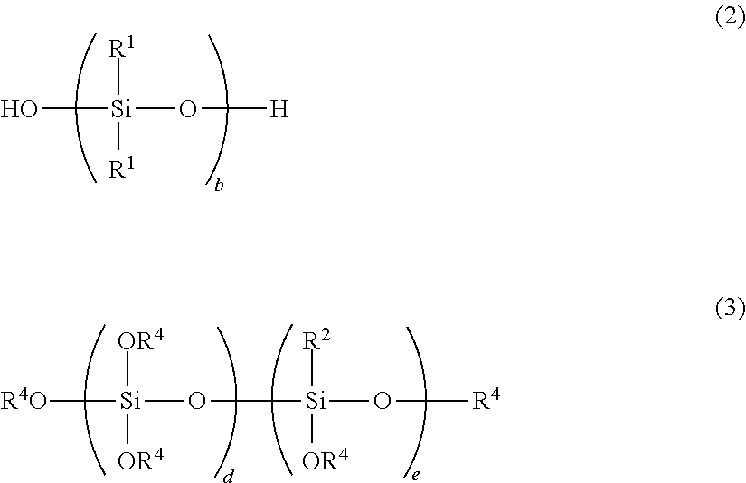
O[Si](O[H])([R1])[R1].[R4O][Si](O[Si]([R2])([OR4])O[R4])([OR4])[OR4]
